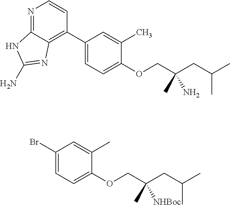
C1(C2=C3C(=NC=C2)NC(N)=N3)=CC=C(OCC(CC(C)C)(C)N)C(C)=C1.C1(Br)=CC=C(OCC(CC(C)C)(C)[NHBoc])C(C)=C1
